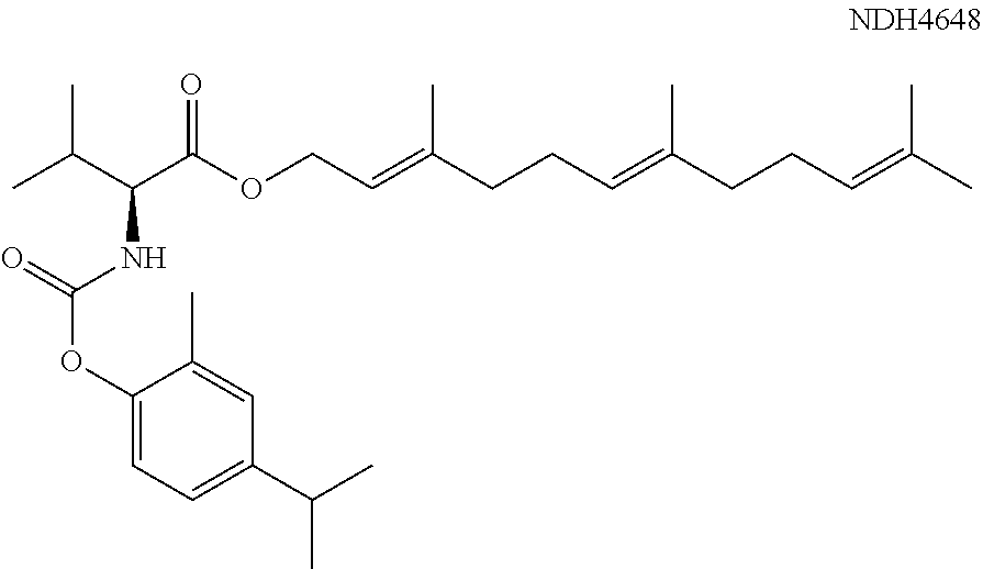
CC(C(C(OCC=C(CCC=C(CCC=C(C)C)C)C)=O)NC(=O)OC1=CC=C(C(C)C)C=C1C)C
